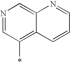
N1=CC(*)=C2C(=C1)N=CC=C2
